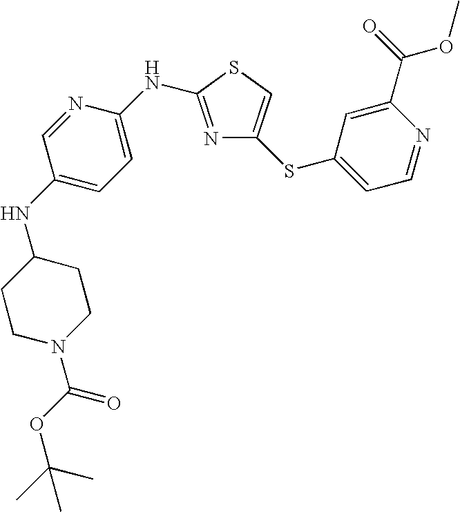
C1=NC(NC2=NC(SC3=CC=NC(C(=O)OC)=C3)=CS2)=CC=C1NC1CCN(C(OC(C)(C)C)=O)CC1
